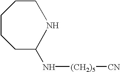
C1C(N[(CH2)5][CN])NCCCC1
